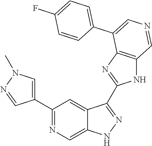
C1(C2=CN(C)N=C2)=NC=C2C(=C1)C(C1=NC3=C(N1)C=NC=C3C1=CC=C(F)C=C1)=NN2
